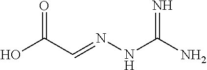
N(NC(N)=N)=CC(O)=O
